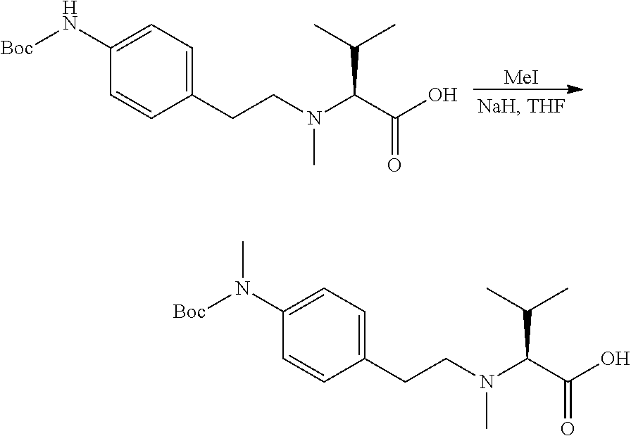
[MeI].C1(N[Boc])=CC=C(CCN(C(C(O)=O)C(C)C)C)C=C1.C1(N([Boc])C)=CC=C(CCN(C(C(O)=O)C(C)C)C)C=C1
